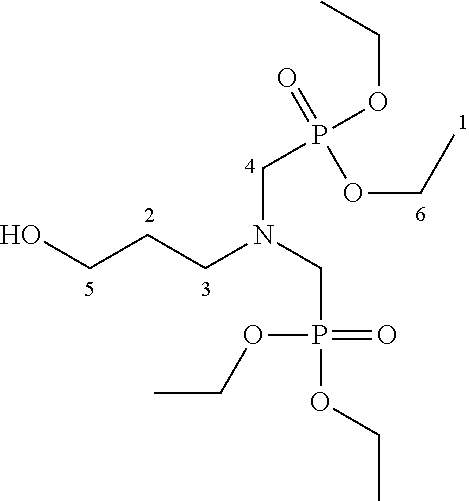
C(N(CP(OCC)(=O)OCC)CCCO)P(OCC)(=O)OCC
